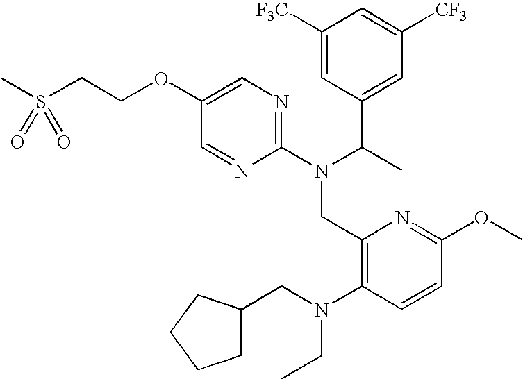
CS(CCOC1=CN=C(N(C(C)C2=CC([CF3])=CC([F3C])=C2)CC2=C(N(CC3CCCC3)CC)C=CC(OC)=N2)N=C1)(=O)=O
